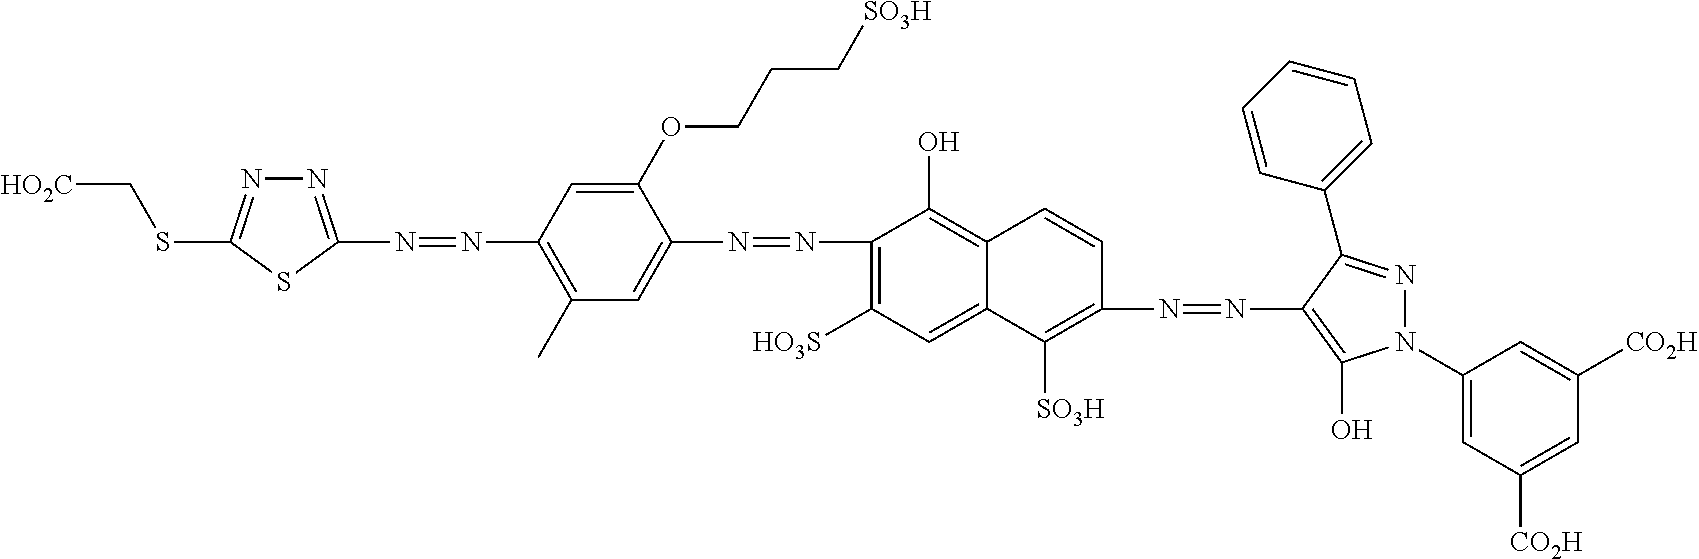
N1=C(N=NC2=C(C)C=C(N=NC3=C([HO3S])C=C4C(=C3O)C=CC(N=NC3=C(O)N(C5=CC([CO2H])=CC([CO2H])=C5)N=C3C3=CC=CC=C3)=C4[SO3H])C(OCCC[SO3H])=C2)SC(SC[HO2C])=N1
